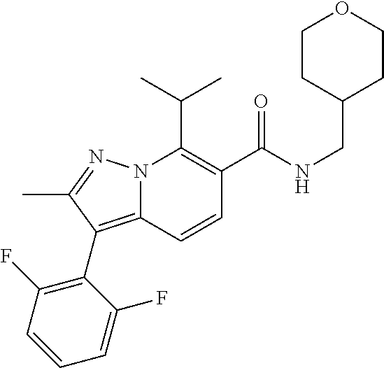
C(C1=C(C(NCC2CCOCC2)=O)C=CC2=C(C3=C(F)C=CC=C3F)C(C)=NN12)(C)C
